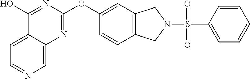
C1=C2C(=CN=C1)N=C(OC1=CC3=C(C=C1)CN(S(=O)(=O)C1=CC=CC=C1)C3)N=C2O
